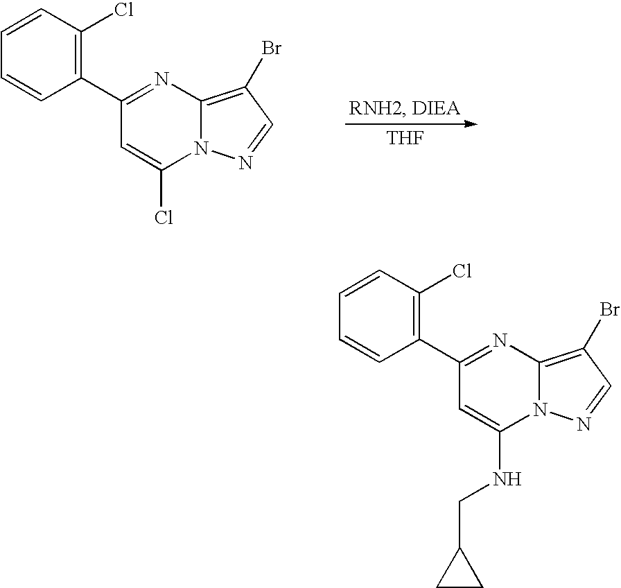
C1(C2=C(Cl)C=CC=C2)=NC2=C(Br)C=NN2C(Cl)=C1.[THF].C1(C2=C(Cl)C=CC=C2)=NC2=C(Br)C=NN2C(NCC2CC2)=C1
